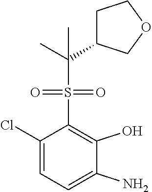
C1(Cl)=CC=C(N)C(O)=C1S(C(C1CCOC1)(C)C)(=O)=O
